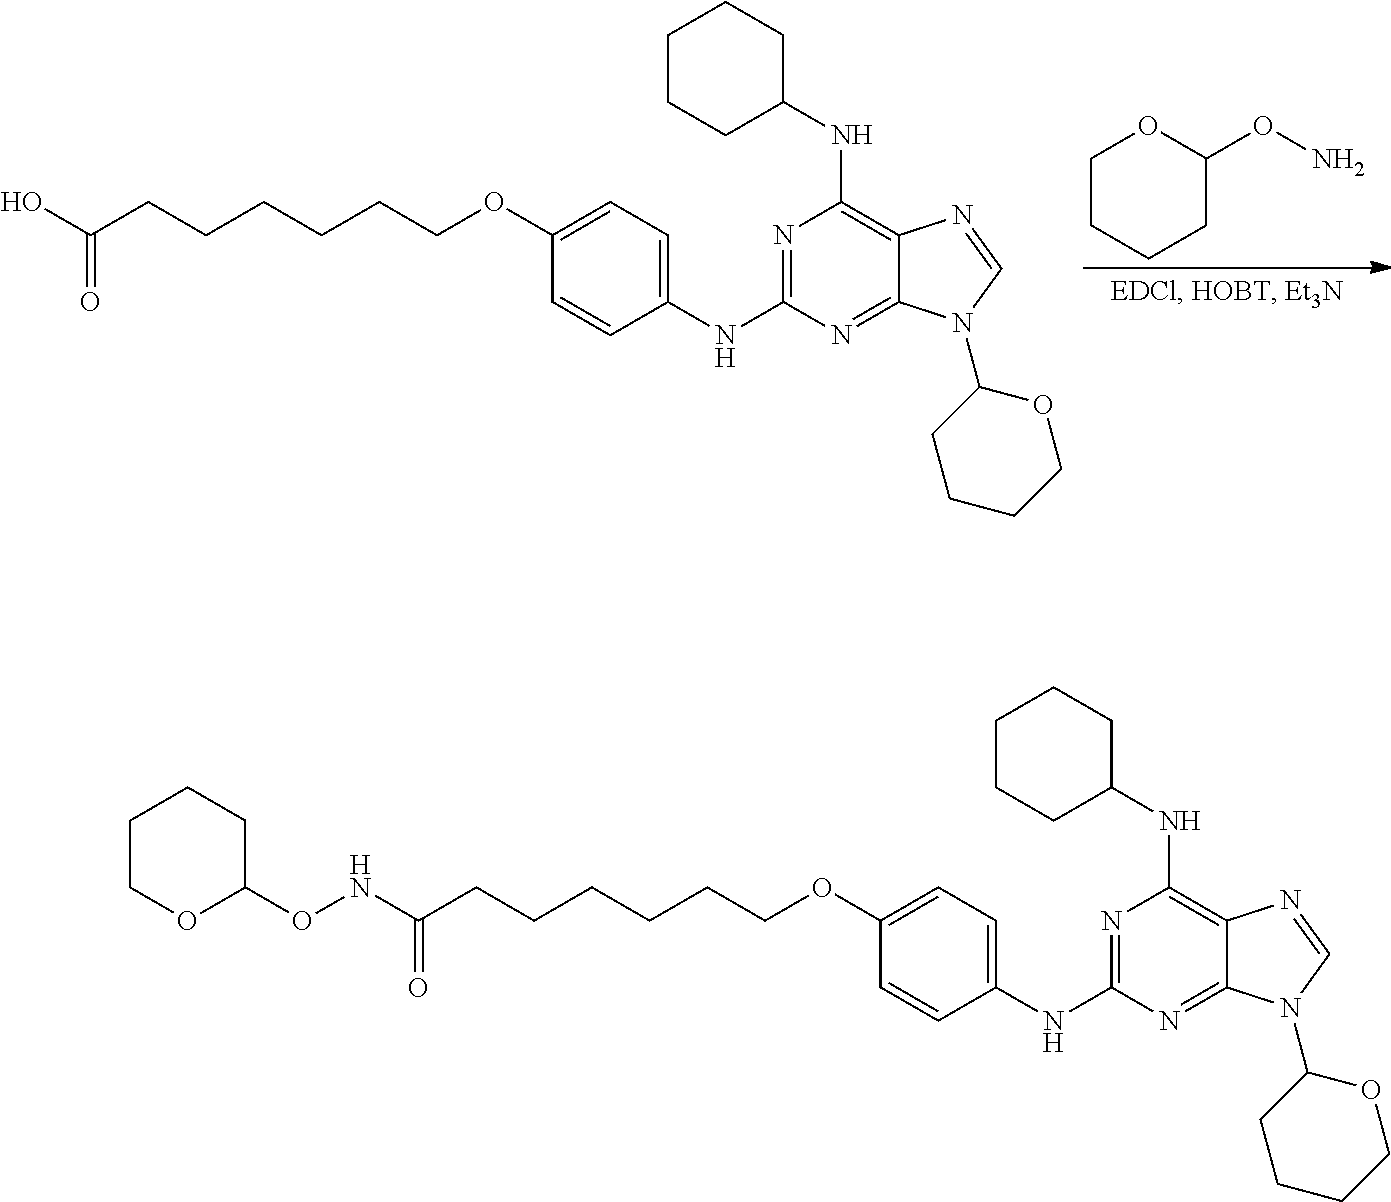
N1=C(NC2=CC=C(OCCCCCCC(=O)O)C=C2)N=C2C(=C1NC1CCCCC1)N=CN2C1CCCCO1.C1CCCC(ON)O1.N1=C(NC2=CC=C(OCCCCCCC(=O)NOC3CCCCO3)C=C2)N=C2C(=C1NC1CCCCC1)N=CN2C1CCCCO1
